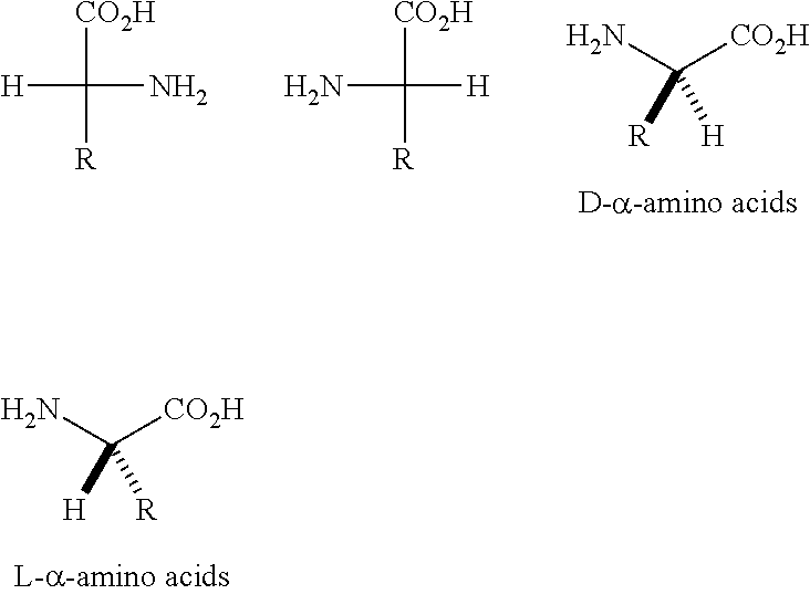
NC([CO2H])([R])[H].[H]C(N)([CO2H])[R].NC([H])([CO2H])[R].NC([CO2H])([H])[R]
